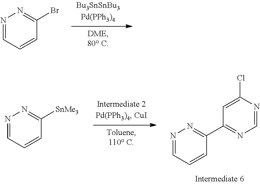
C1=NN=C(Br)C=C1.C1=NN=C([SnMe3])C=C1.C1=C(Cl)N=CN=C1C1=NN=CC=C1
